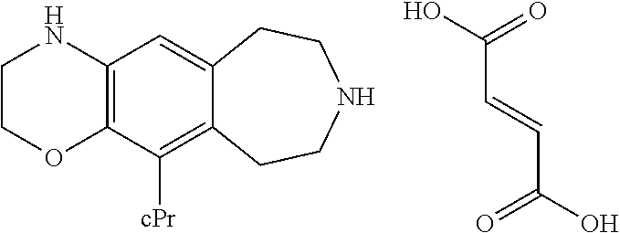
C(C=CC(=O)O)(=O)O.C12=C(C([cPr])=C3C(=C1)CCNCC3)OCCN2
